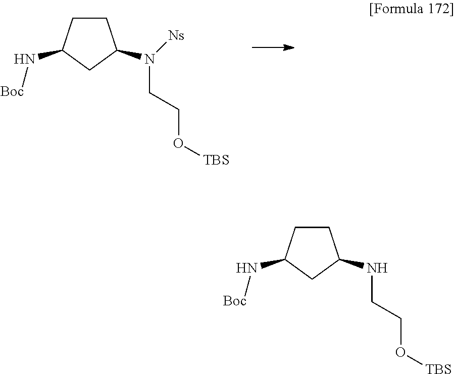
C1CC(N[Boc])CC1N([Ns])CCO[TBS].C1CC(N[Boc])CC1NCCO[TBS]
